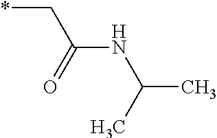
C(C(NC(C)C)=O)*
